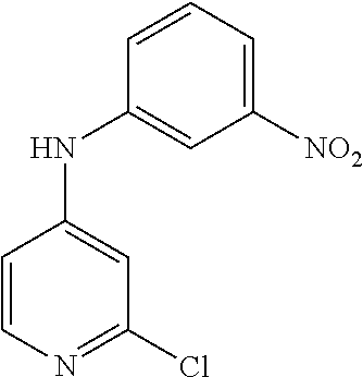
C1(NC2=CC(Cl)=NC=C2)=CC([NO2])=CC=C1
